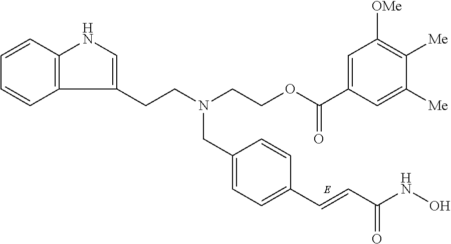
C1=CC2=C(C=C1)C(CCN(CC1=CC=C(C=CC(NO)=O)C=C1)CCOC(C1=CC([OMe])=C([Me])C([Me])=C1)=O)=CN2
